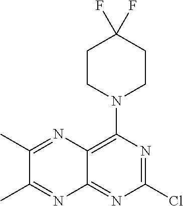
ClC1=NC(N2CCC(F)(F)CC2)=C2C(=N1)N=C(C)C(C)=N2
